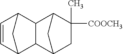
C12C=CC(C1)C1C2C2C(C)([COOCH3])CC1C2
